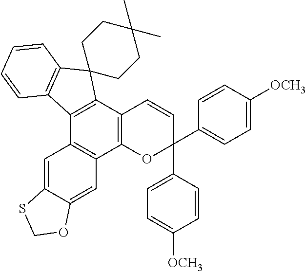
C12=C(C3=C(C4=C1C=C1C(=C4)SCO1)C1=C(C34CCC(C)(C)CC4)C=CC=C1)C=CC(C1=CC=C([OCH3])C=C1)(C1=CC=C([OCH3])C=C1)O2
